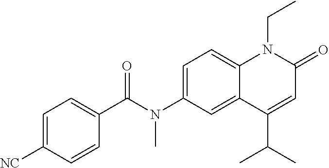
C1(C(N(C2=CC=C3C(=C2)C(C(C)C)=CC(=O)N3CC)C)=O)=CC=C([NC])C=C1
